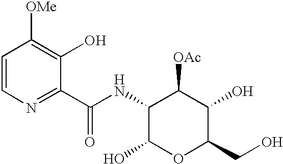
C1=CN=C(C(NC2C(O)OC(CO)C(O)C2[OAc])=O)C(O)=C1[OMe]
